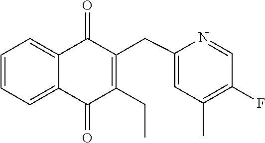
C1=CC=C2C(=C1)C(=O)C(CC1=CC(C)=C(F)C=N1)=C(CC)C2=O
